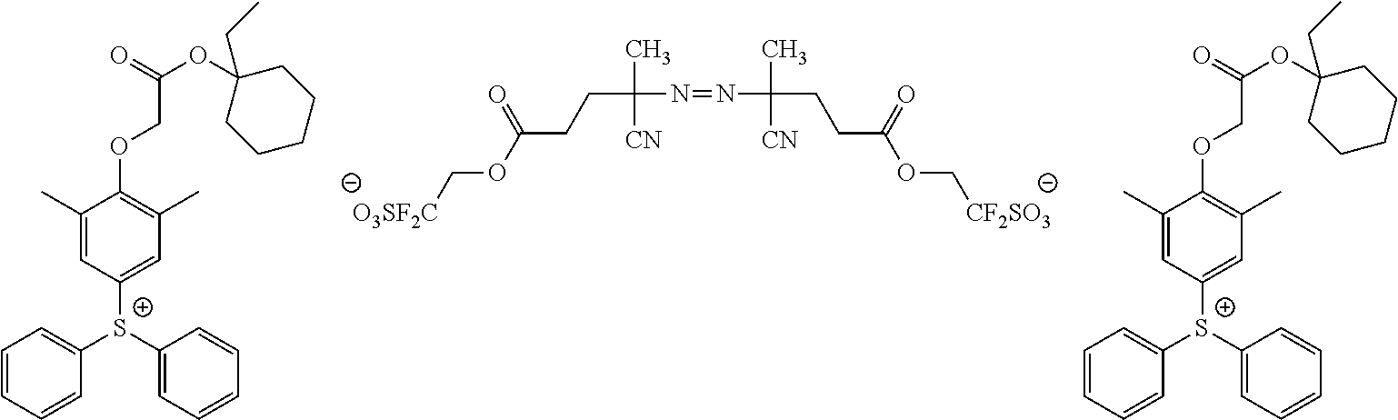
C(C(N=NC(CCC(OC[CF2SO3])=O)(C)[CN])(C)[CN])CC(OC[O3SF2C])=O.C1=CC=CC([S+](C2=CC=CC=C2)C2=CC(C)=C(OCC(OC3(CC)CCCCC3)=O)C(C)=C2)=C1.C1=CC=CC([S+](C2=CC=CC=C2)C2=CC(C)=C(OCC(OC3(CC)CCCCC3)=O)C(C)=C2)=C1
